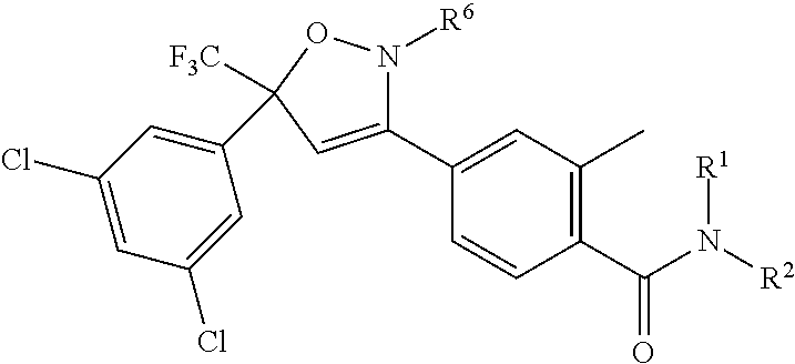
C1(C2=CC(C)=C(C(N([R2])[R1])=O)C=C2)=CC(C2=CC(Cl)=CC(Cl)=C2)([F3C])ON1[R6]
